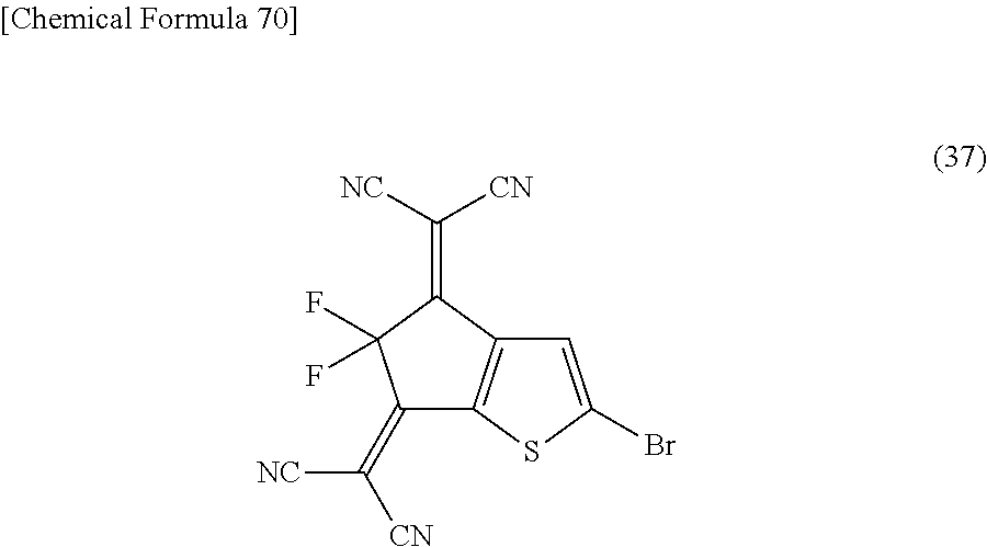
C1=C(Br)SC2=C1C(=C([NC])[CN])C(F)(F)C2=C([CN])[NC]
